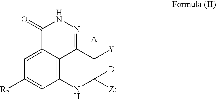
C1=C2C3=C(C=C1[R2])NC([Z])(B)C([Y])([A])C3=NNC2=O
